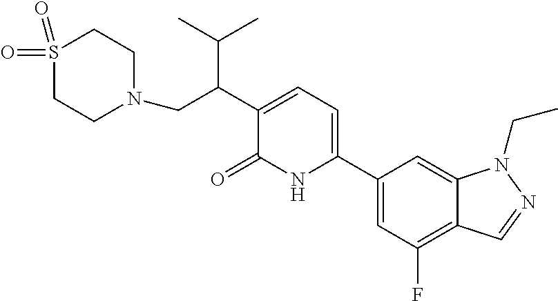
C1(C2=CC=C(C(C(C)C)CN3CCS(=O)(=O)CC3)C(=O)N2)=CC(F)=C2C(=C1)N(CC)N=C2
